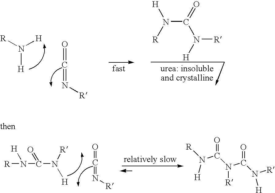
N(C(=O)N([H])[R])([R])[H].[H]N([R])[H].O=C=N[R].O=C=N[R].[R]N([H])C(=O)N([R])[H].C(N(C(N([R])[H])=O)[R])(=O)N([H])[R]
